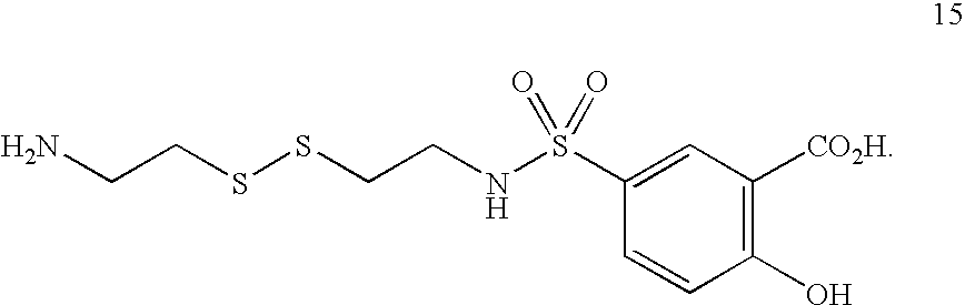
C1(O)=C([CO2H])C=C(S(NCCSSCCN)(=O)=O)C=C1
